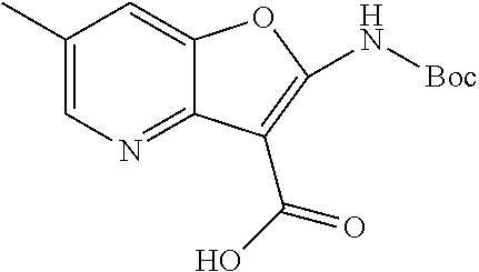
CC1=CN=C2C(=C1)OC(N[Boc])=C2C(O)=O
